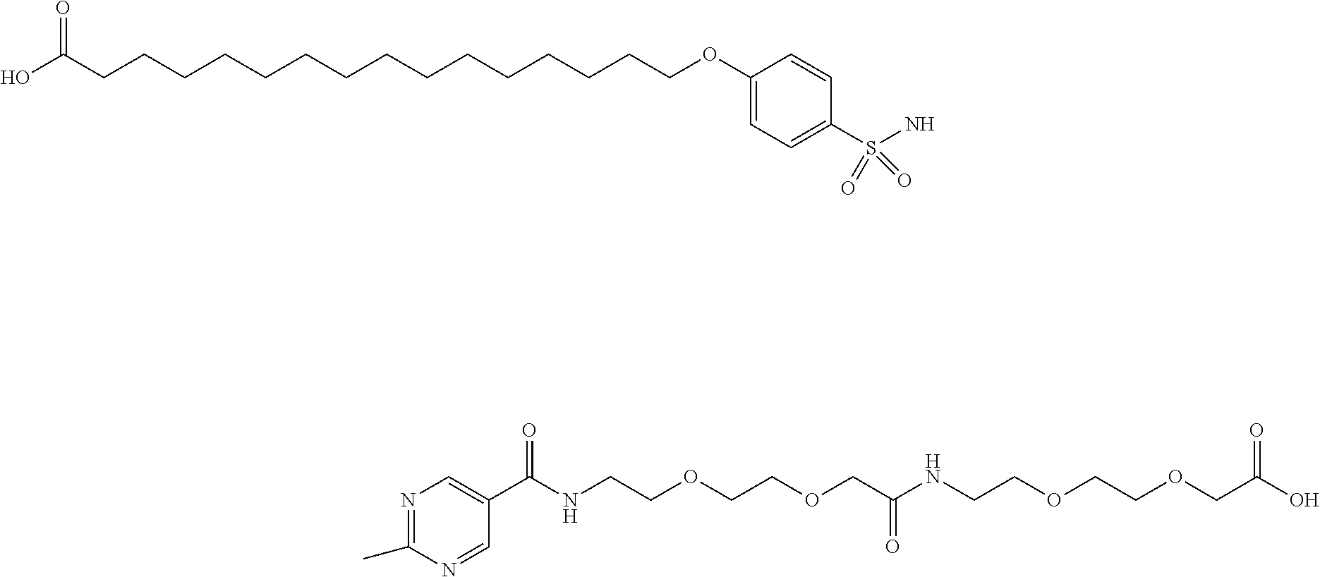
OC(CCCCCCCCCCCCCCCOC1=CC=C(S(=O)(=O)N)C=C1)=O.N1=CC(C(NCCOCCOCC(=O)NCCOCCOCC(O)=O)=O)=CN=C1C
